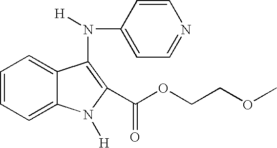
C1=CC=C2C(=C1)N([H])C(C(OCCOC)=O)=C2N(C1=CC=NC=C1)[H]
